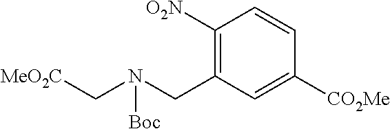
C1([O2N])=C(CN(C[MeO2C])[Boc])C=C([CO2Me])C=C1
